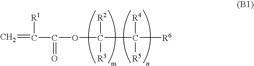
C=C(C(OC(C([R6])([R4])[R5])([R2])[R3])=O)[R1]
